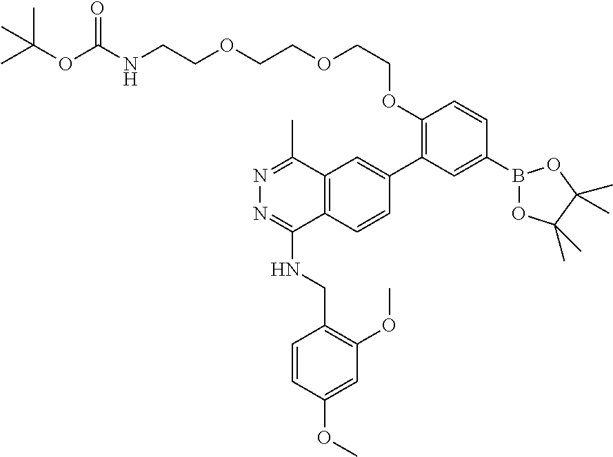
B1(C2=CC(C3=CC4=C(C(NCC5=C(OC)C=C(OC)C=C5)=NN=C4C)C=C3)=C(OCCOCCOCCNC(OC(C)(C)C)=O)C=C2)OC(C)(C)C(C)(C)O1
